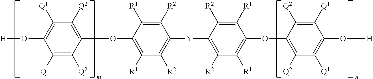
C1([Q1])=C([Q2])C(OC2=C([R1])C([R2])=C([Y]C3=C([R2])C([R1])=C(OC4=C([Q2])C([Q1])=C(O[H])C([Q1])=C4[Q2])C([R1])=C3[R2])C([R2])=C2[R1])=C([Q2])C([Q1])=C1O[H]
